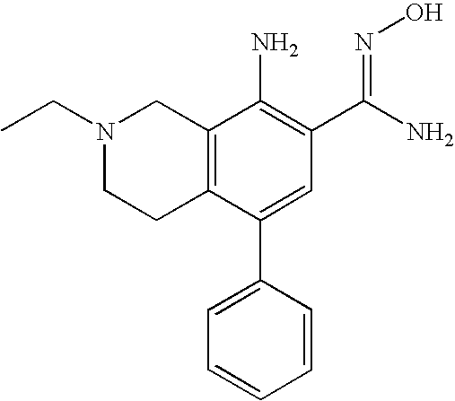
N1(CC)CCC2=C(C1)C(N)=C(C(N)=NO)C=C2C1=CC=CC=C1
